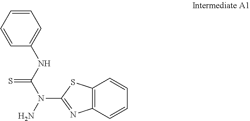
C12=C(C=CC=C1)N=C(N(N)C(NC1=CC=CC=C1)=S)S2
